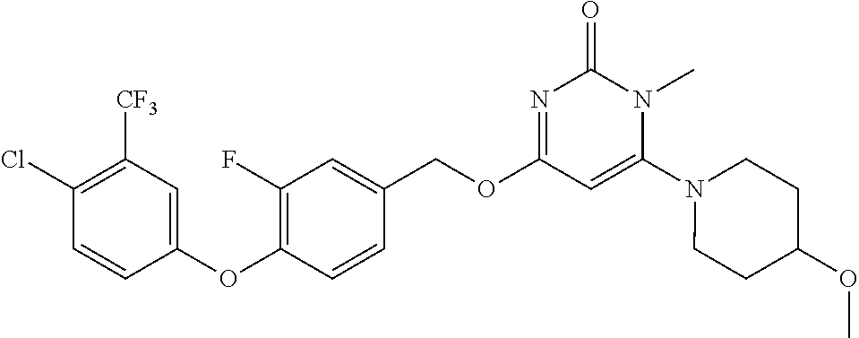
C1(Cl)=C([CF3])C=C(OC2=C(F)C=C(COC3=NC(=O)N(C)C(N4CCC(OC)CC4)=C3)C=C2)C=C1
